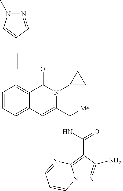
C1=CC=C2C(=C1C#CC1=CN(C)N=C1)C(=O)N(C1CC1)C(C([Me])NC(=O)C1=C3N(N=C1[NH2])C=CC=N3)=C2
